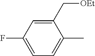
C1=C(F)C=C(C[OEt])C(C)=C1
